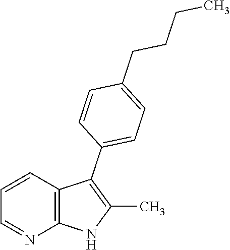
C1=CC2=C(N=C1)NC(C)=C2C1=CC=C(CCCC)C=C1
